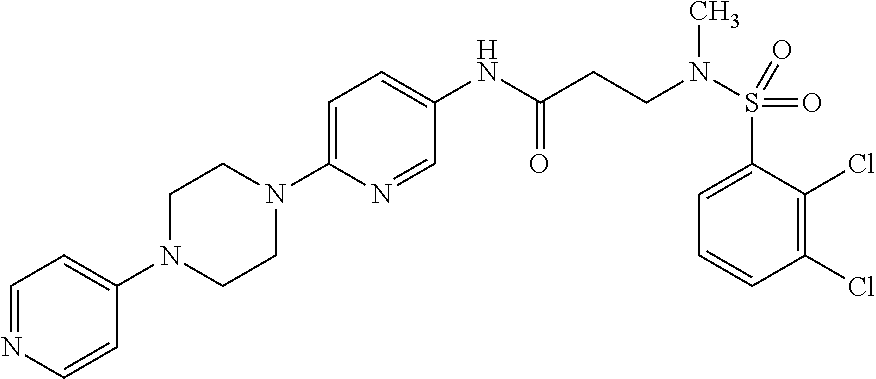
C1=NC=CC(N2CCN(C3=CC=C(NC(CCN(S(=O)(=O)C4=CC=CC(Cl)=C4Cl)C)=O)C=N3)CC2)=C1
